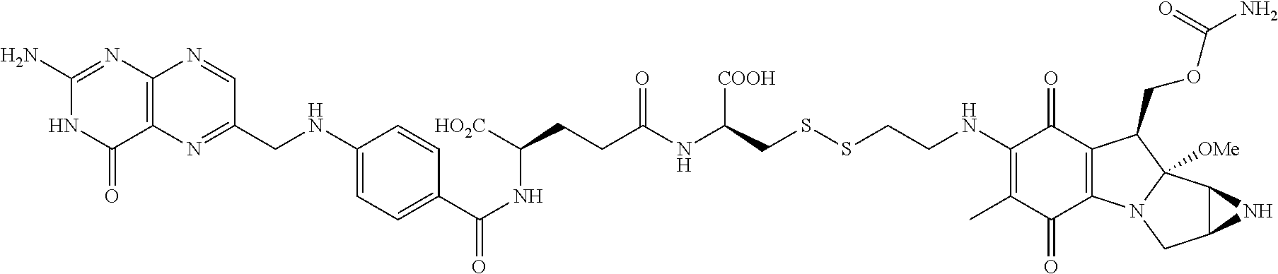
C1(N)=NC2=C(C(=O)N1)N=C(CNC1=CC=C(C(NC(CCC(NC(CSSCCNC3=C(C)C(=O)C4=C(C3=O)C(COC(=O)N)C3([OMe])N4CC4C3N4)[COOH])=O)[HO2C])=O)C=C1)C=N2
